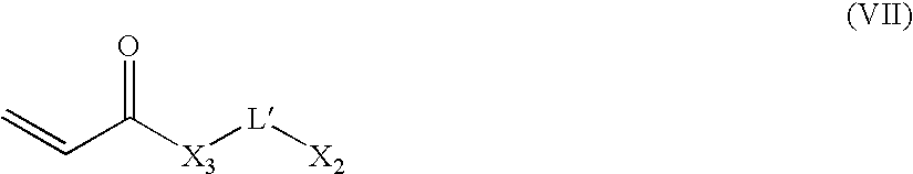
C(C([X3][L][X2])=O)=C
